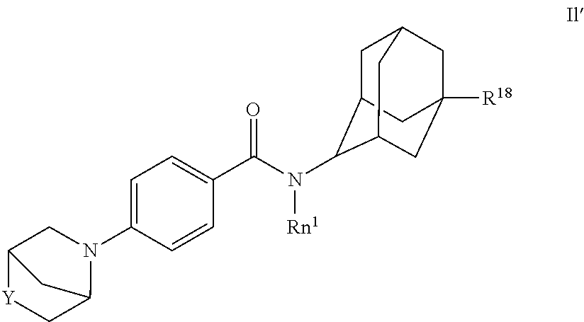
C1(N2CC3[Y]CC2C3)=CC=C(C(N([Rn1])C2C3CC4CC([R18])(CC2C4)C3)=O)C=C1
